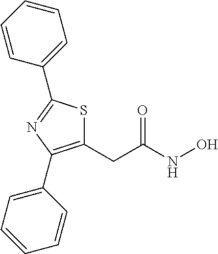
C1(CC(NO)=O)=C(C2=CC=CC=C2)N=C(C2=CC=CC=C2)S1
